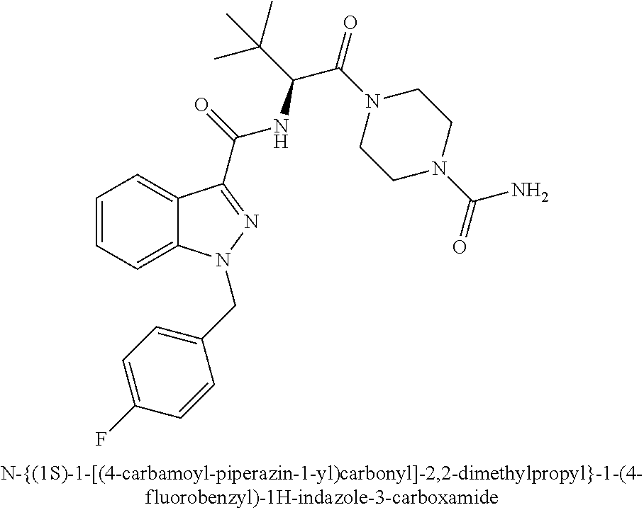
C1=CC=C2C(=C1)C(C(=O)NC(C(=O)N1CCN(C(=O)N)CC1)C(C)(C)C)=NN2CC1=CC=C(F)C=C1
